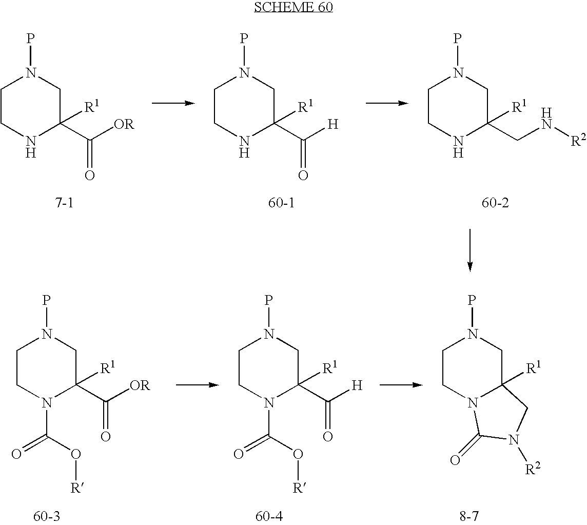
C1CNC(C([OR])=O)([R1])CN1P.C1CNC(C([H])=O)([R1])CN1P.C1CNC(CN[R2])([R1])CN1P.C1CN2C([R1])(CN1P)CN([R2])C2=O.C1CN(C(O[R])=O)C([R1])(C(=O)[H])CN1P.C1CN(C(O[R])=O)C([R1])(C(=O)[OR])CN1P
